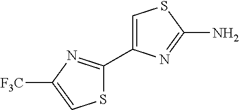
C1=C(C2=NC([F3C])=CS2)N=C(N)S1
